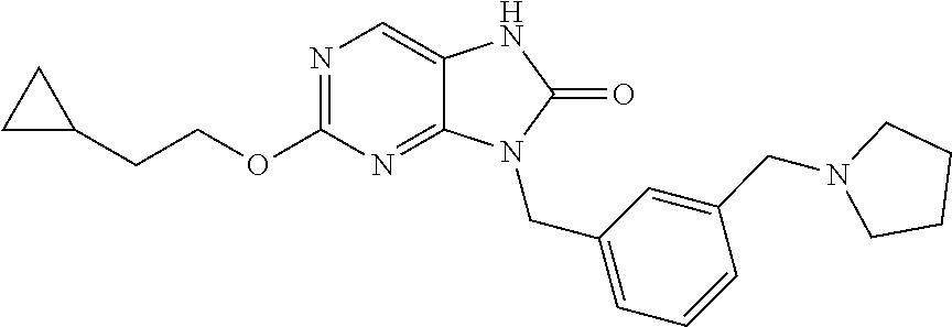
N1=C(OCCC2CC2)N=C2C(=C1)NC(=O)N2CC1=CC=CC(CN2CCCC2)=C1
